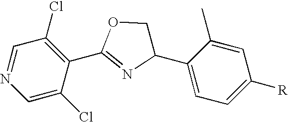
C1=C(Cl)C(C2=NC(C3=CC=C([R])C=C3C)CO2)=C(Cl)C=N1
